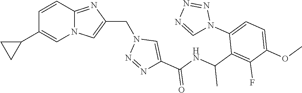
N12C(=NC(CN3N=NC(C(NC(C4=C(F)C(OC)=CC=C4N4N=NN=C4)C)=O)=C3)=C1)C=CC(C1CC1)=C2
